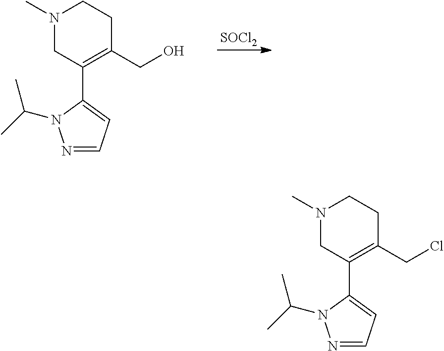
N1(C)CC(C2=CC=NN2C(C)C)=C(CO)CC1.[SOCl2].N1(C)CC(C2=CC=NN2C(C)C)=C(CCl)CC1
